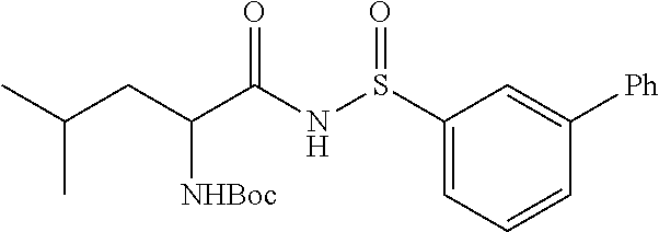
C1(S(NC(C(CC(C)C)[NHBoc])=O)=O)=CC=CC([Ph])=C1
